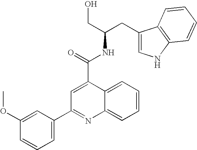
C1=C(C2=NC3=CC=CC=C3C(C(=O)NC(CO)CC3=CNC4=C3C=CC=C4)=C2)C=C(OC)C=C1
